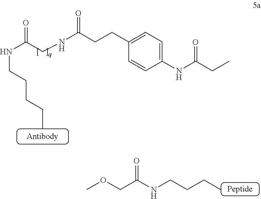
O(CC(NCCCC)=O)C.N(C(CNC(CCC1=CC=C(NC(CC)=O)C=C1)=O)=O)CCCCC
